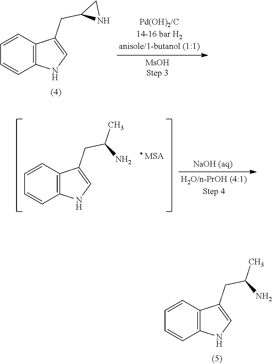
C12=C(C=CC=C1)C(CC1NC1)=CN2.C12=C(C=CC=C1)C(CC(N)C)=CN2.[MSA].C12=C(C=CC=C1)C(CC(N)C)=CN2
